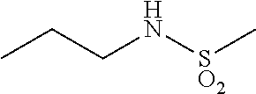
CCCN[SO2]C
